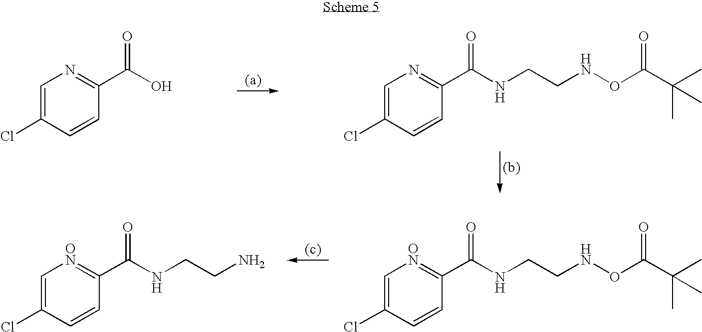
C1=C(Cl)C=CC(C(O)=O)=N1.C1=C(Cl)C=CC(C(NCCNOC(C(C)(C)C)=O)=O)=N1.C1=C(Cl)C=CC(C(NCCNOC(C(C)(C)C)=O)=O)=[ON]1.C1=C(Cl)C=CC(C(NCCN)=O)=[ON]1
